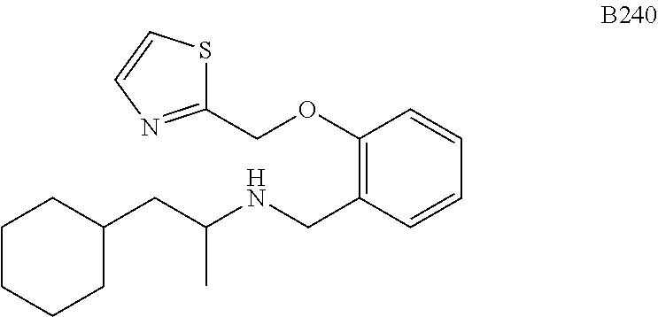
C1CCCC(CC(NCC2=C(OCC3=NC=CS3)C=CC=C2)C)C1
